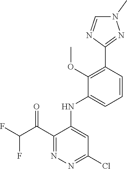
C1=CC(C2=NN(C)C=N2)=C(OC)C(NC2=CC(Cl)=NN=C2C(=O)C(F)F)=C1
